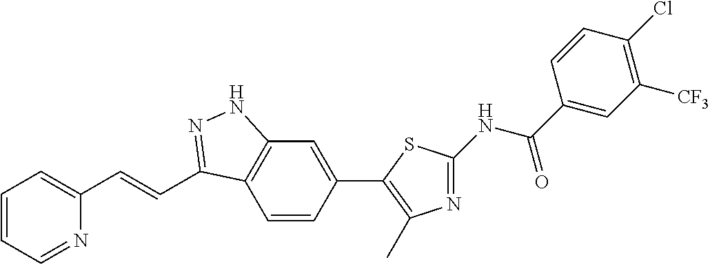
C1=CC=NC(C=CC2=NNC3=C2C=CC(C2=C(C)N=C(NC(C4=CC([CF3])=C(Cl)C=C4)=O)S2)=C3)=C1
